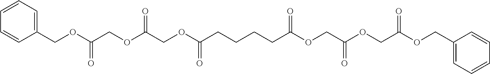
C1(COC(COC(COC(CCCCC(OCC(OCC(OCC2=CC=CC=C2)=O)=O)=O)=O)=O)=O)=CC=CC=C1
